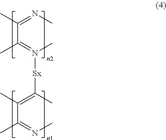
CN=C(C(=C(C)[Sx]N(C)=C(C(=NC)C)C)C)C
